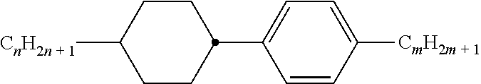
C1CC(C2=CC=C([CmH2m + 1])C=C2)CCC1[CnH2n + 1]
